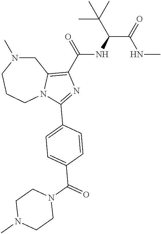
C1N(C)CCCN2C1=C(C(=O)NC(C(NC)=O)C(C)(C)C)N=C2C1=CC=C(C(N2CCN(C)CC2)=O)C=C1
